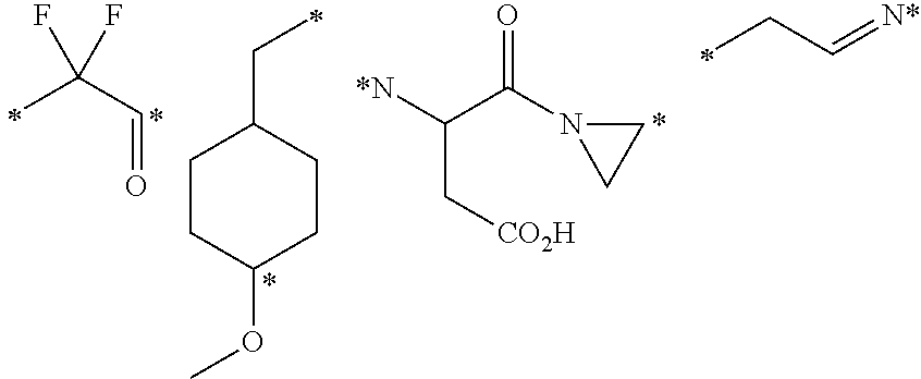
C(C=O)(F)(F)C.*.C1CC(OC)CCC1CC.*.C(C[CO2H])([*N])C(N1CC1)=O.*.C(C=[N*])C
